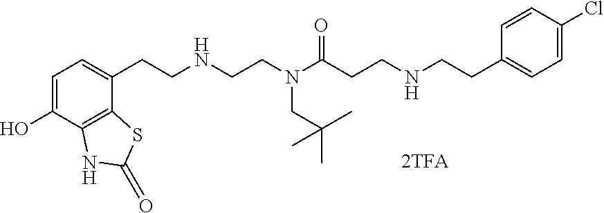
C1=C(O)C2=C(C(CCNCCN(C(CCNCCC3=CC=C(Cl)C=C3)=O)CC(C)(C)C)=C1)SC(=O)N2
